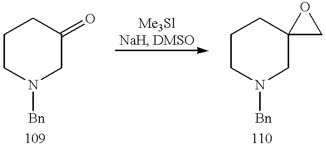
C1CN([Bn])CC(=O)C1.C1CN([Bn])CC2(C1)CO2
